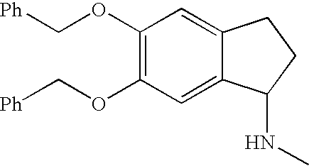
C1(OC[Ph])=C(OC[Ph])C=C2C(=C1)CCC2NC
